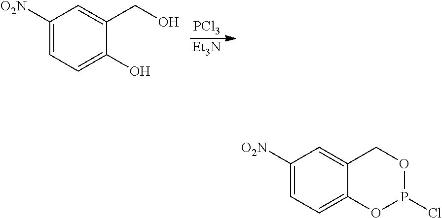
[PCl3].[Et3N].C1([O2N])=CC=C(O)C(CO)=C1.C1([O2N])=CC=C2C(=C1)COP(Cl)O2
